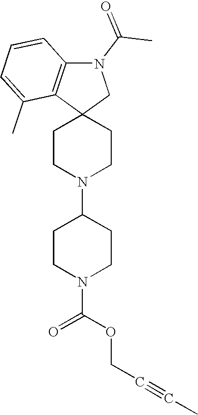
C1CN(C2CCN(C(OCC#CC)=O)CC2)CCC12CN(C(C)=O)C1=C2C(C)=CC=C1
